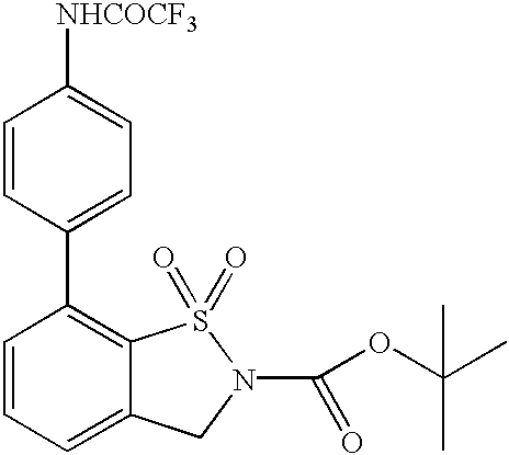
C1=CC=C2C(=C1C1=CC=C([NHCOCF3])C=C1)S(=O)(=O)N(C(OC(C)(C)C)=O)C2
